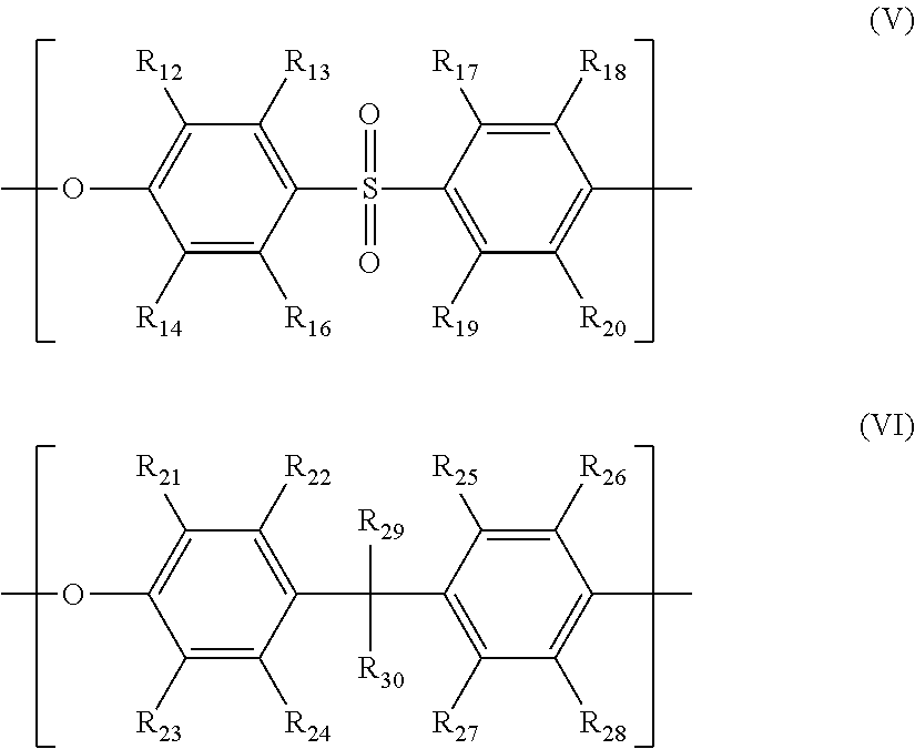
C1(S(C2=C([R19])C([R20])=C(C)C([R18])=C2[R17])(=O)=O)=C([R13])C([R12])=C(OC)C([R14])=C1[R16].C1(C(C2=C([R27])C([R28])=C(C)C([R26])=C2[R25])([R29])[R30])=C([R22])C([R21])=C(OC)C([R23])=C1[R24]
